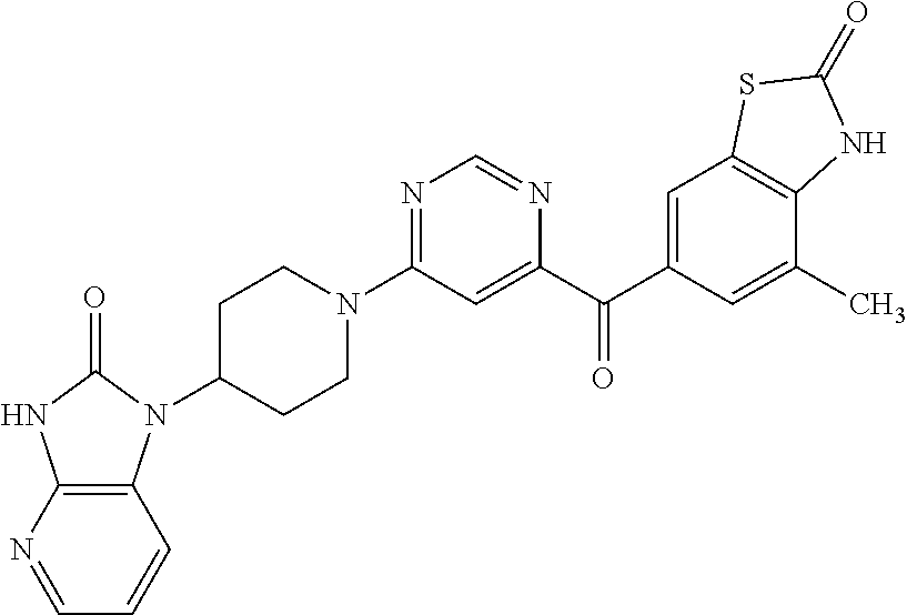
C1C(N2C3=C(NC2=O)N=CC=C3)CCN(C2=NC=NC(C(C3=CC4=C(C(C)=C3)NC(=O)S4)=O)=C2)C1
